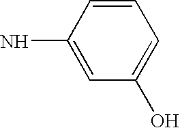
C1=C(N)C=CC=C1O
